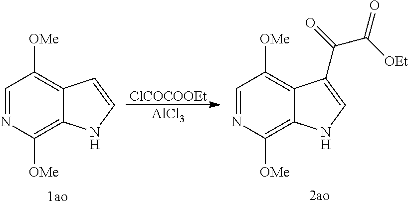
C1=NC([OMe])=C2C(=C1[OMe])C=CN2.[ClCOCOOEt].[AlCl3].C1=NC([OMe])=C2C(=C1[OMe])C(C(C(=O)[OEt])=O)=CN2
